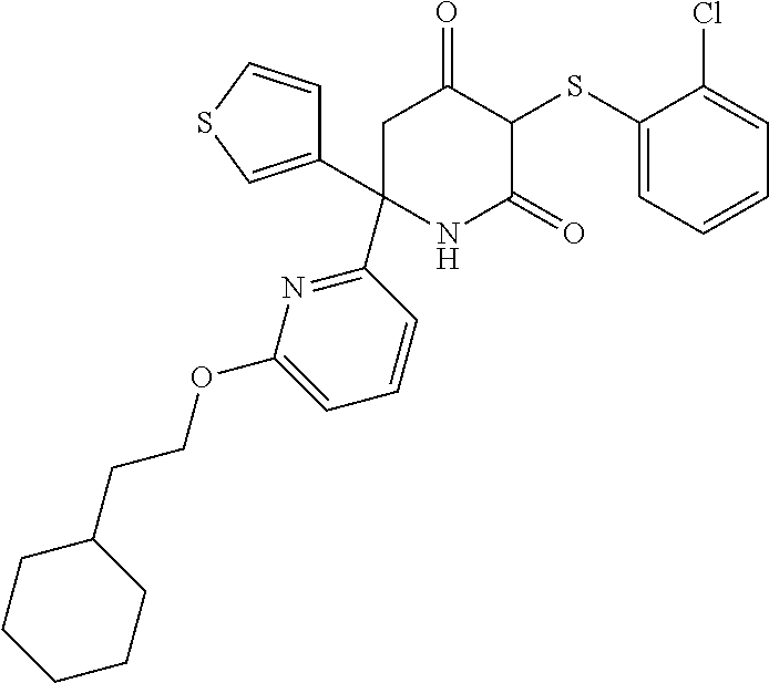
C1(SC2C(=O)CC(C3=CSC=C3)(C3=NC(OCCC4CCCCC4)=CC=C3)NC2=O)=CC=CC=C1Cl
